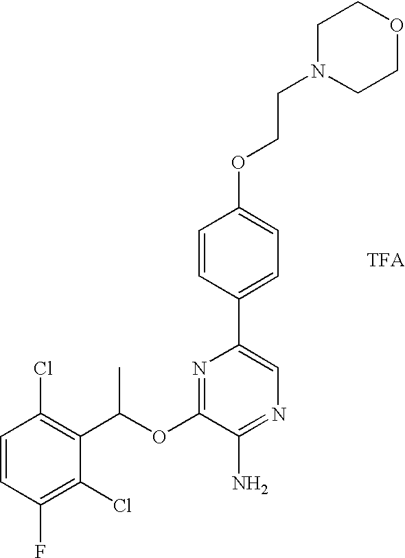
C1=CC(F)=C(Cl)C(C(OC2=NC(C3=CC=C(OCCN4CCOCC4)C=C3)=CN=C2N)C)=C1Cl
